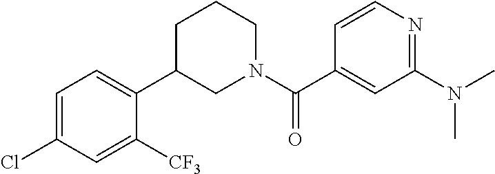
C1=CN=C(N(C)C)C=C1C(N1CCCC(C2=CC=C(Cl)C=C2[CF3])C1)=O
